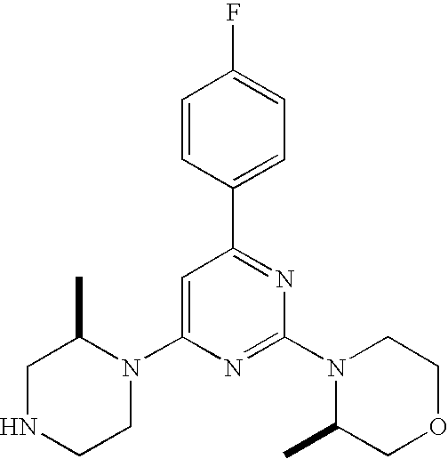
C1=CC(C2=NC(N3C(C)COCC3)=NC(N3C(C)CNCC3)=C2)=CC=C1F
